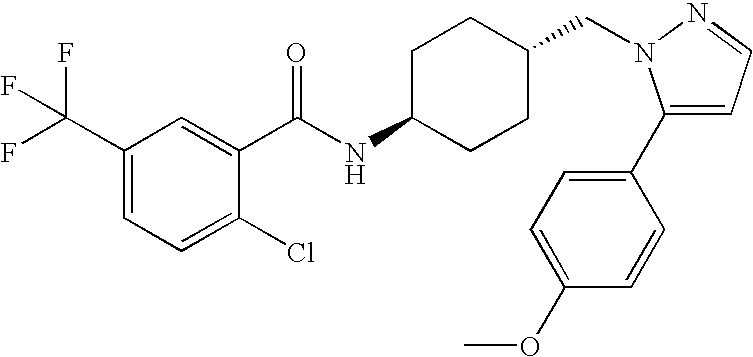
C1(C(F)(F)F)=CC=C(Cl)C(C(NC2CCC(CN3C(C4=CC=C(OC)C=C4)=CC=N3)CC2)=O)=C1
